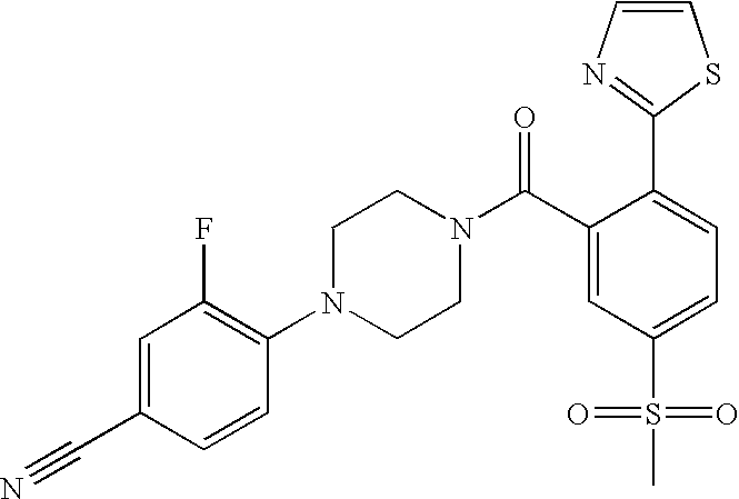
C1(C#N)=CC(F)=C(N2CCN(C(C3=CC(S(=O)(=O)C)=CC=C3C3=NC=CS3)=O)CC2)C=C1
